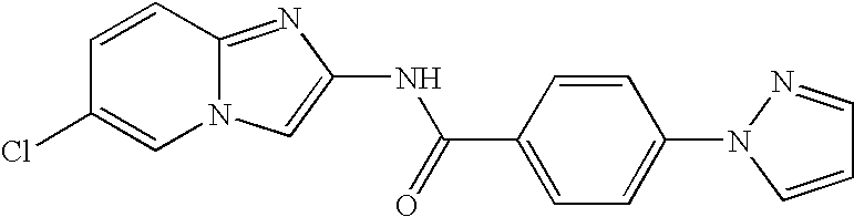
N12C(=NC(NC(C3=CC=C(N4C=CC=N4)C=C3)=O)=C1)C=CC(Cl)=C2
